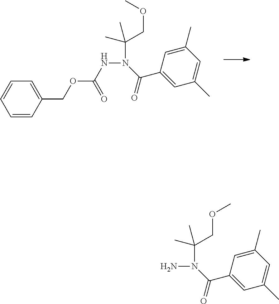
C(N(NC(OCC1=CC=CC=C1)=O)C(=O)C1=CC(C)=CC(C)=C1)(COC)(C)C.C(N(N)C(=O)C1=CC(C)=CC(C)=C1)(COC)(C)C
